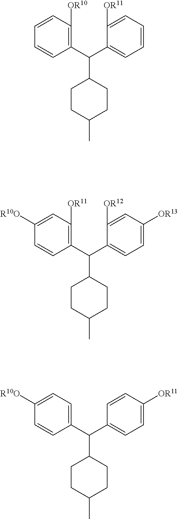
C1(C(C2=CC=C([OR11])C=C2)C2CCC(C)CC2)=CC=C([R10O])C=C1.C1(C(C2=CC=C([OR13])C=C2[OR12])C2CCC(C)CC2)=C([OR11])C=C([R10O])C=C1.C1(C(C2=CC=CC=C2[OR11])C2CCC(C)CC2)=C([OR10])C=CC=C1
